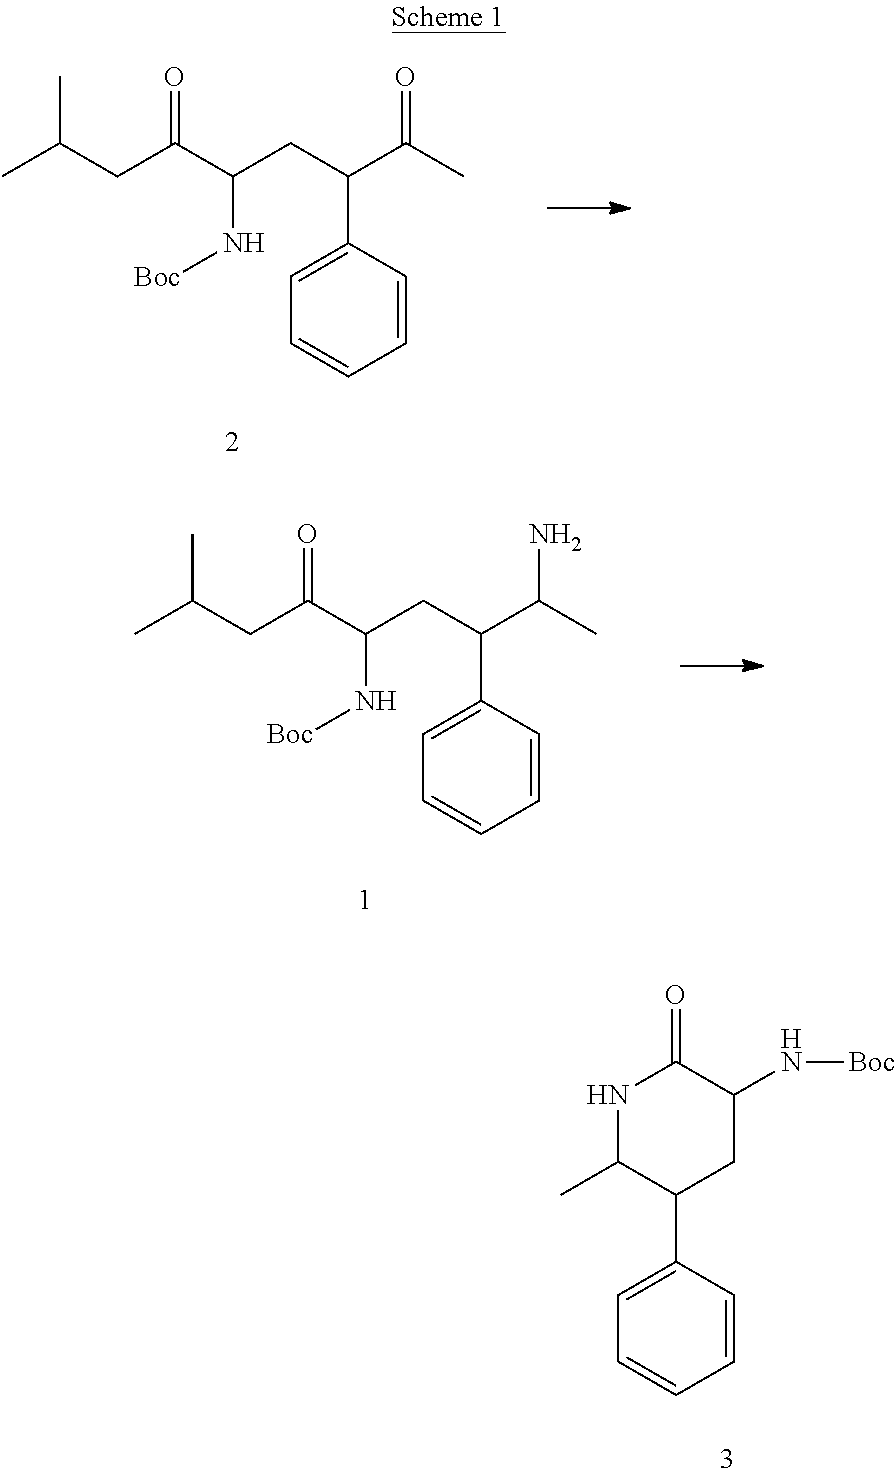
C1=CC(C(CC(C(CC(C)C)=O)N[Boc])C(C)=O)=CC=C1.C1=CC(C(CC(C(CC(C)C)=O)N[Boc])C(C)N)=CC=C1.C1=CC(C2C(C)NC(=O)C(N[Boc])C2)=CC=C1
